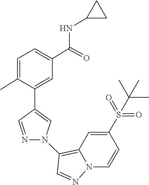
C12=C(N3C=C(C4=CC(C(NC5CC5)=O)=CC=C4C)C=N3)C=NN1C=CC(S(=O)(=O)C(C)(C)C)=C2
